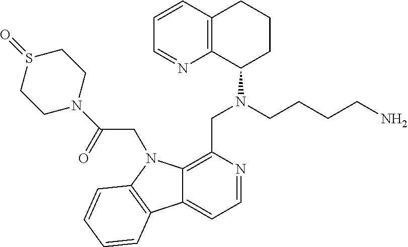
C1=CC2=C(N=C1)C(N(CCCCN)CC1=C3C(=CC=N1)C1=C(N3CC(N3CCS(=O)CC3)=O)C=CC=C1)CCC2
